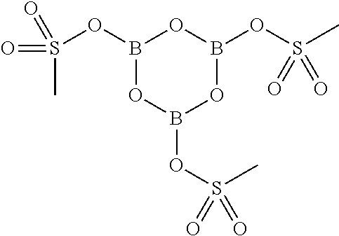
S(OB1OB(OS(=O)(C)=O)OB(OS(=O)(C)=O)O1)(C)(=O)=O
